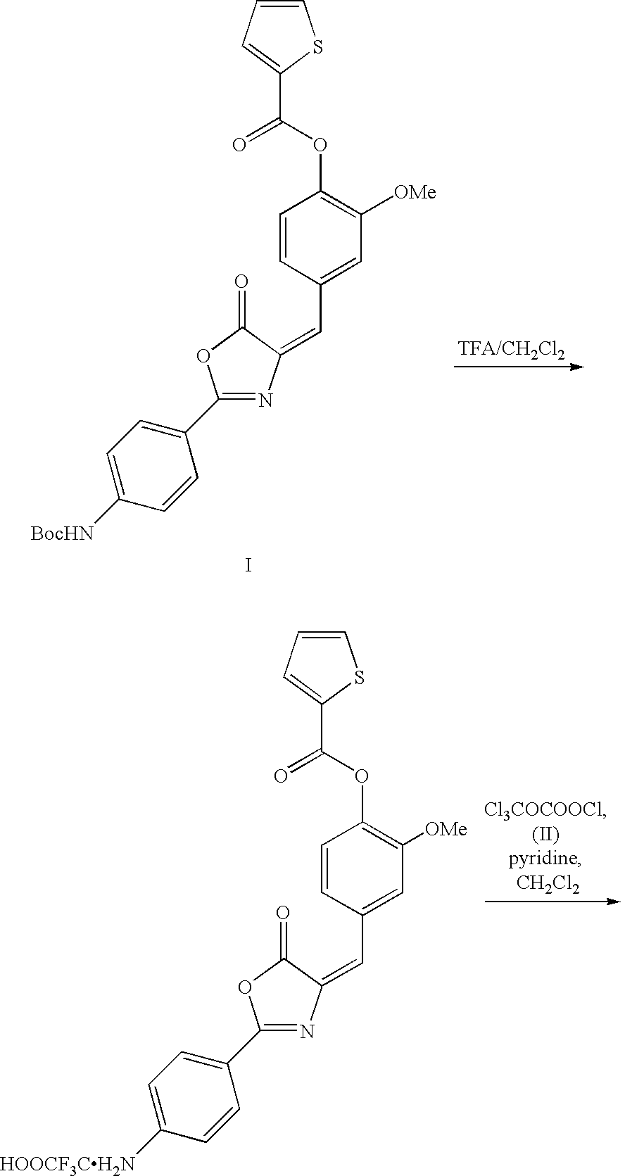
C1(C2=CC=C([BocHN])C=C2)=NC(=CC2=CC([OMe])=C(OC(=O)C3=CC=CS3)C=C2)C(=O)O1.I.C1(C2=CC=C([HOOCF3CH2N])C=C2)=NC(=CC2=CC([OMe])=C(OC(=O)C3=CC=CS3)C=C2)C(=O)O1
